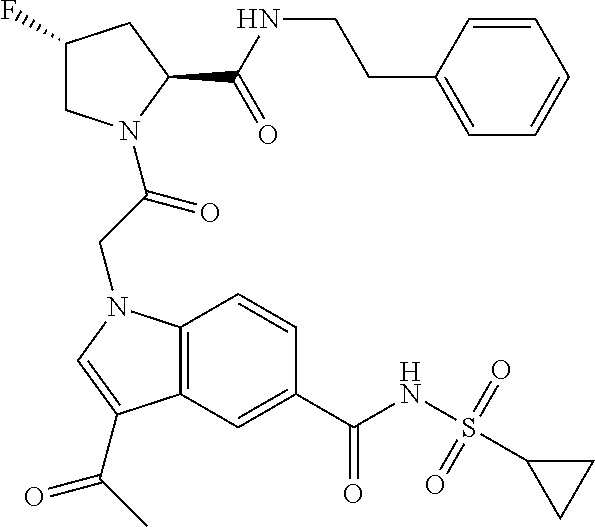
C12=C(C=C(C(NS(C3CC3)(=O)=O)=O)C=C1)C(C(C)=O)=CN2CC(=O)N1CC(F)CC1C(NCCC1=CC=CC=C1)=O
